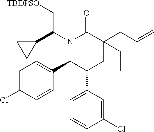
C1=C(Cl)C=CC(C2C(C3=CC=CC(Cl)=C3)CC(CC=C)(CC)C(=O)N2C(C[TBDPSO])C2CC2)=C1
